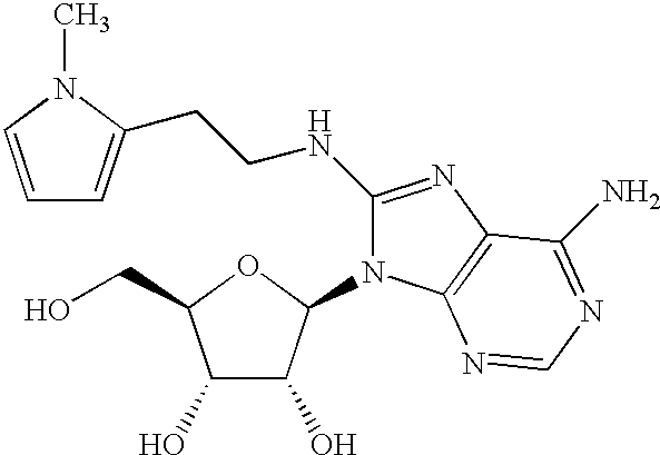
C1=CN(C)C(CCNC2=NC3=C(N2C2C(O)C(O)C(CO)O2)N=CN=C3N)=C1
